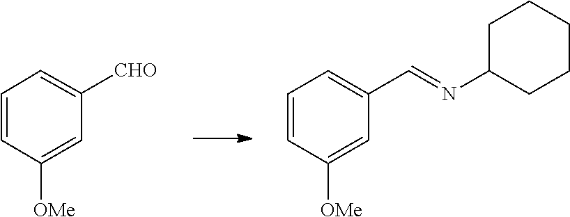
C1=CC=C([CHO])C=C1[OMe].C(=NC1CCCCC1)C1=CC=CC([OMe])=C1
